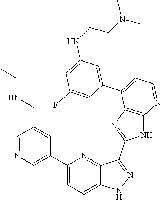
C1(C2=CN=CC(CNCC)=C2)=CC=C2C(=N1)C(C1=NC3=C(N1)N=CC=C3C1=CC(NCCN(C)C)=CC(F)=C1)=NN2
